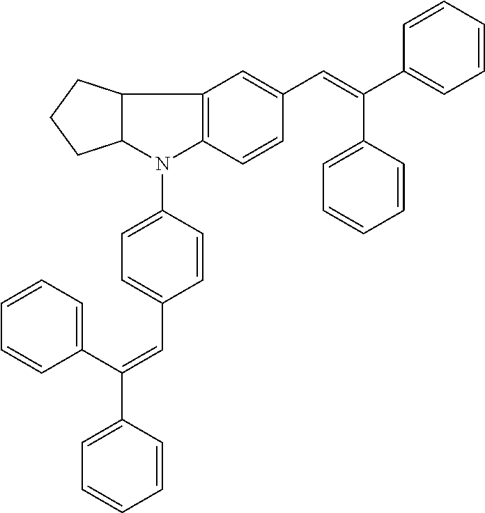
C1=CC(C(C2=CC=CC=C2)=CC2=CC=C(N3C4=C(C5C3CCC5)C=C(C=C(C3=CC=CC=C3)C3=CC=CC=C3)C=C4)C=C2)=CC=C1
